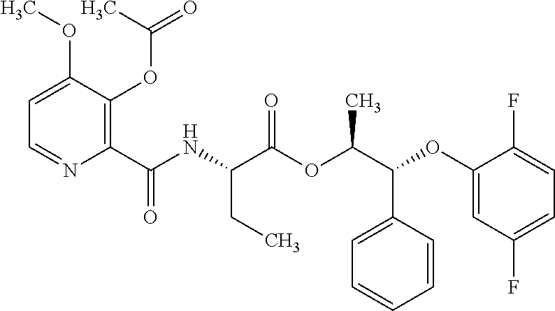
C1(C(NC(C(OC(C(C2=CC=CC=C2)OC2=CC(F)=CC=C2F)C)=O)CC)=O)=C(OC(C)=O)C(OC)=CC=N1
